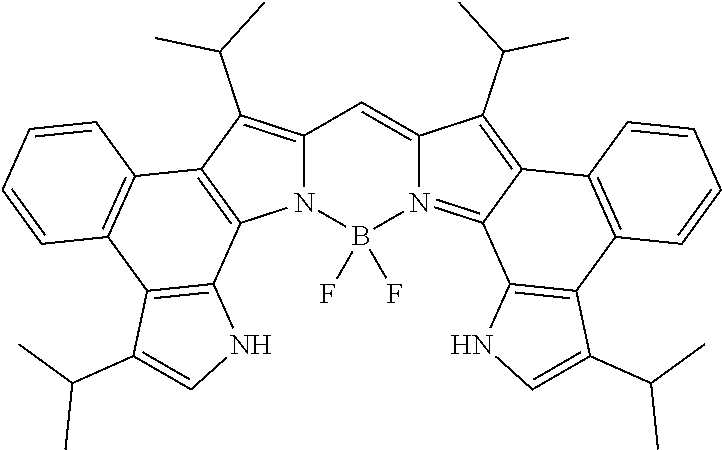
C12=C(C(C)C)C3=C(N1B(F)(F)N1=C4C(=C(C(C)C)C1=C2)C1=C(C2=C4NC=C2C(C)C)C=CC=C1)C1=C(C2=C3C=CC=C2)C(C(C)C)=CN1
